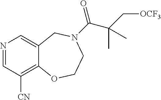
N1=CC([CN])=C2C(=C1)CN(C(=O)C(C[OCF3])(C)C)CCO2
